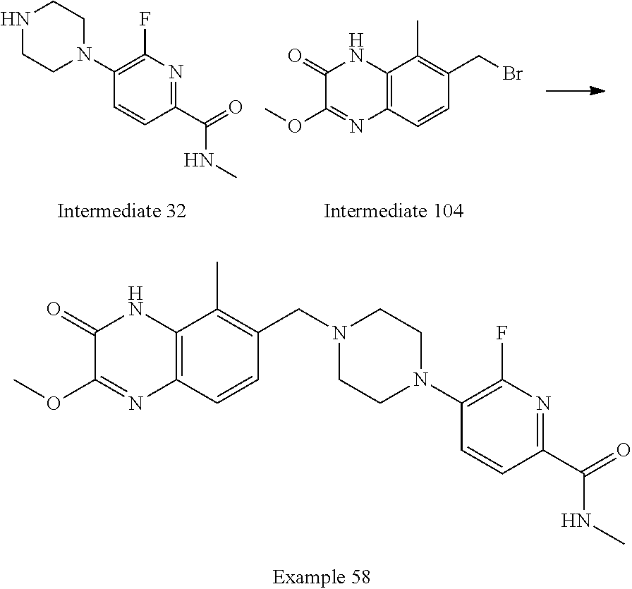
C1=CC2=C(C(C)=C1CN1CCN(C3=C(F)N=C(C(=O)NC)C=C3)CC1)NC(=O)C(OC)=N2.C1(C(=O)NC)=NC(F)=C(N2CCNCC2)C=C1.C1=CC2=C(C(C)=C1CBr)NC(=O)C(OC)=N2
